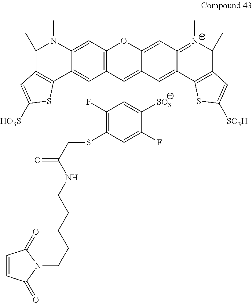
C1(C)(C)C2=C(C3=CC4=C(C=C3N1C)OC1=CC3=[N+](C)C(C)(C)C5=C(C3=CC1=C4C1=C([SO3])C(F)=CC(SCC(=O)NCCCCCN3C(=O)C=CC3=O)=C1F)SC([SO3H])=C5)SC([HO3S])=C2
